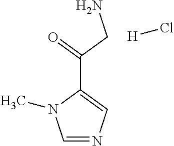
C(C1=CN=CN1C)(CN)=O.[H]Cl
